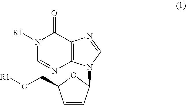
C1=CC(N2C3=C(C(=O)N([R1])C=N3)N=C2)OC1CO[R1]
